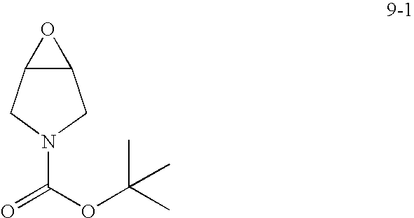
C12C(CN(C(OC(C)(C)C)=O)C1)O2
